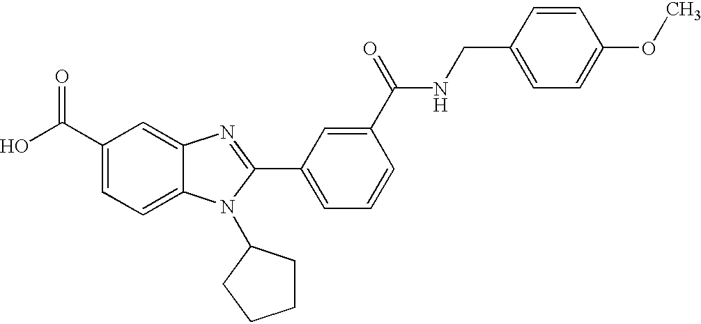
C1(C(O)=O)=CC=C2C(=C1)N=C(C1=CC=CC(C(=O)NCC3=CC=C(OC)C=C3)=C1)N2C1CCCC1
